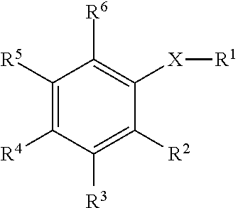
C1([R5])=C([R4])C([R3])=C([R2])C([X][R1])=C1[R6]
